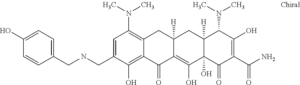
C1=C(CNCC2=CC=C(O)C=C2)C(O)=C2C(=C1N(C)C)CC1([H])C(=C(O)C3(O)C([H])(C1)C(N(C)C)C(O)=C(C(N)=O)C3=O)C2=O
